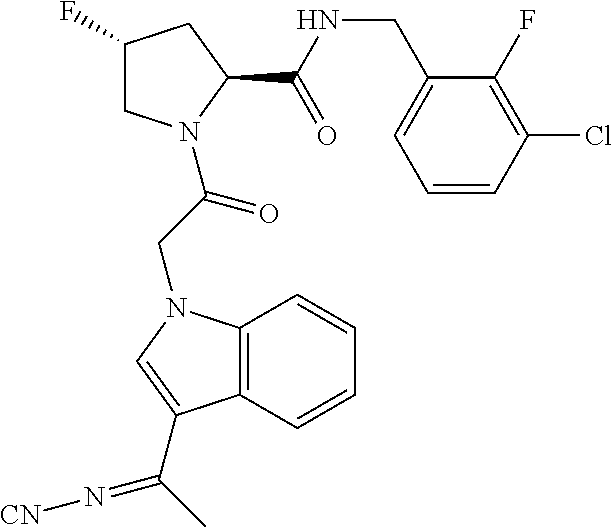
C1(F)CN(C(CN2C3=C(C=CC=C3)C(C(C)=N[CN])=C2)=O)C(C(NCC2=CC=CC(Cl)=C2F)=O)C1
